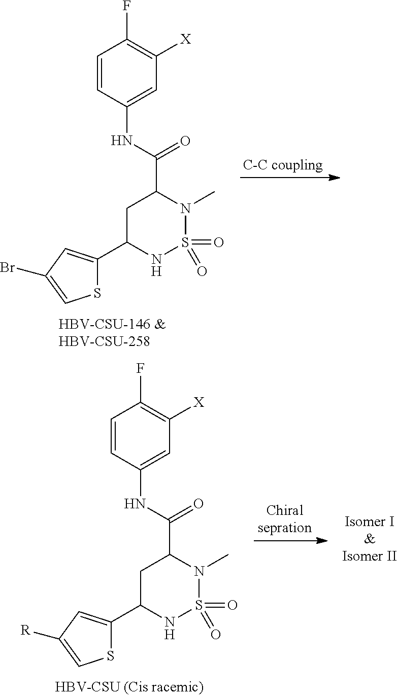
S1C(C2NS(=O)(=O)N(C)C(C(NC3=CC([X])=C(F)C=C3)=O)C2)=CC(Br)=C1.S1C(C2NS(=O)(=O)N(C)C(C(NC3=CC([X])=C(F)C=C3)=O)C2)=CC([R])=C1
